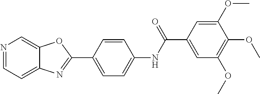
C1=CC(NC(C2=CC(OC)=C(OC)C(OC)=C2)=O)=CC=C1C1=NC2=CC=NC=C2O1
